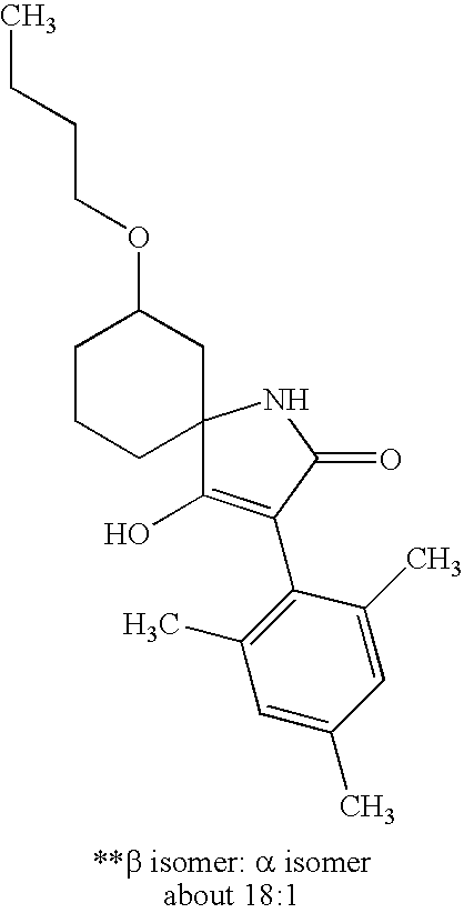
C1CCC2(CC1OCCCC)C(O)=C(C1=C(C)C=C(C)C=C1C)C(=O)N2
